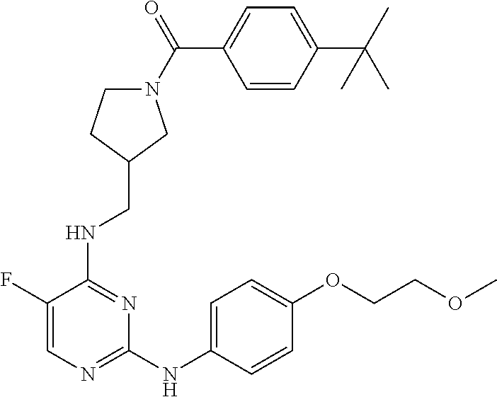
C1(F)=CN=C(NC2=CC=C(OCCOC)C=C2)N=C1NCC1CCN(C(=O)C2=CC=C(C(C)(C)C)C=C2)C1
